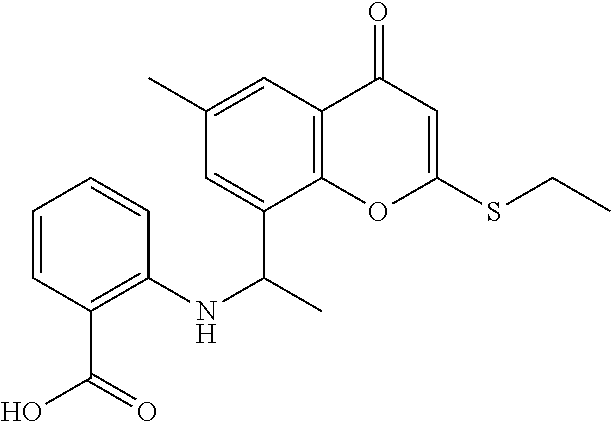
C12=C(C(C(C)NC3=C(C(O)=O)C=CC=C3)=CC(C)=C1)OC(SCC)=CC2=O
